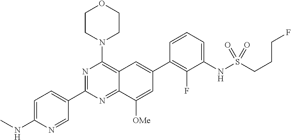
C1=C(NC)N=CC(C2=NC(N3CCOCC3)=C3C(=N2)C([OMe])=CC(C2=C(F)C(NS(=O)(=O)CCCF)=CC=C2)=C3)=C1
